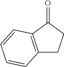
C12=C(C(=O)CC1)C=CC=C2
